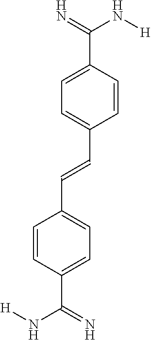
C1=CC(C(N[H])=N)=CC=C1C=CC1=CC=C(C(N[H])=N)C=C1
